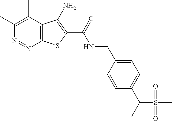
C1(C)=C(C)C2=C(N=N1)SC(C(=O)NCC1=CC=C(C(S(C)(=O)=O)C)C=C1)=C2N
